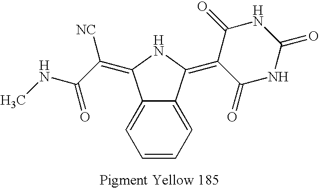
C12=CC=CC=C1C(=C1C(=O)NC(=O)NC1=O)NC2=C(C(NC)=O)[NC].[Pigment Yellow 185]
